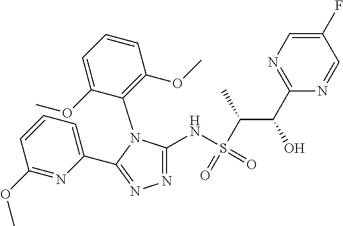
N1=C(NS(C(C(C2=NC=C(F)C=N2)O)C)(=O)=O)N(C2=C(OC)C=CC=C2OC)C(C2=CC=CC(OC)=N2)=N1
